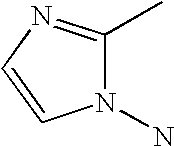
N1(N)C(C)=NC=C1
